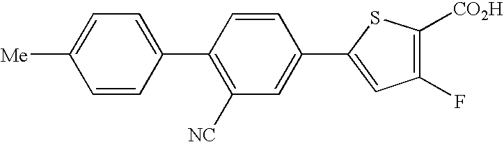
C1=CC(C2=C([NC])C=C(C3=CC(F)=C([CO2H])S3)C=C2)=CC=C1[Me]
